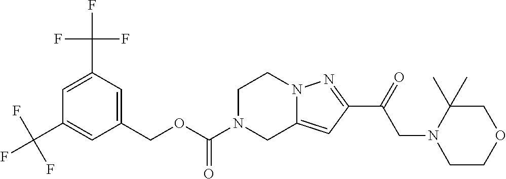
C1=C(C(F)(F)F)C=C(COC(N2CC3=CC(C(=O)CN4CCOCC4(C)C)=NN3CC2)=O)C=C1C(F)(F)F
